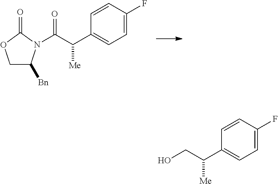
C1C([Bn])N(C(=O)C([Me])C2=CC=C(F)C=C2)C(=O)O1.OCC([Me])C1=CC=C(F)C=C1
